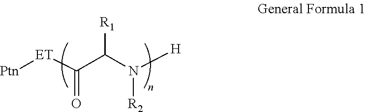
[ET](C(C(N([H])[R2])[R1])=O)[Ptn]
